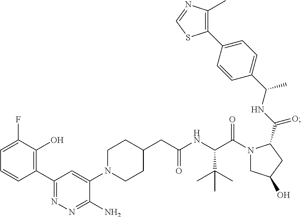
C1(C2=C(O)C(F)=CC=C2)=NN=C(N)C(N2CCC(CC(NC(C(N3CC(O)CC3C(NC(C3=CC=C(C4=C(C)N=CS4)C=C3)C)=O)=O)C(C)(C)C)=O)CC2)=C1
